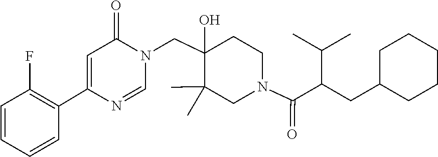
C1=NC(C2=C(F)C=CC=C2)=CC(=O)N1CC1(O)C(C)(C)CN(C(=O)C(C(C)C)CC2CCCCC2)CC1
